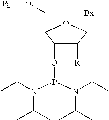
C(C1C(OP(N(C(C)C)C(C)C)N(C(C)C)C(C)C)C([R])C([Bx])O1)O[Pg]
